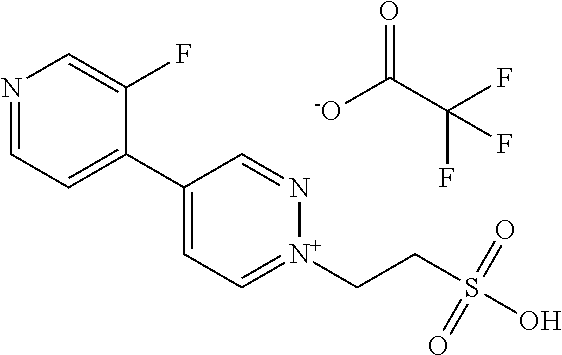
N1=CC=C(C2=CC=[N+](CCS(O)(=O)=O)N=C2)C(F)=C1.O=C(C(F)(F)F)[-O]
